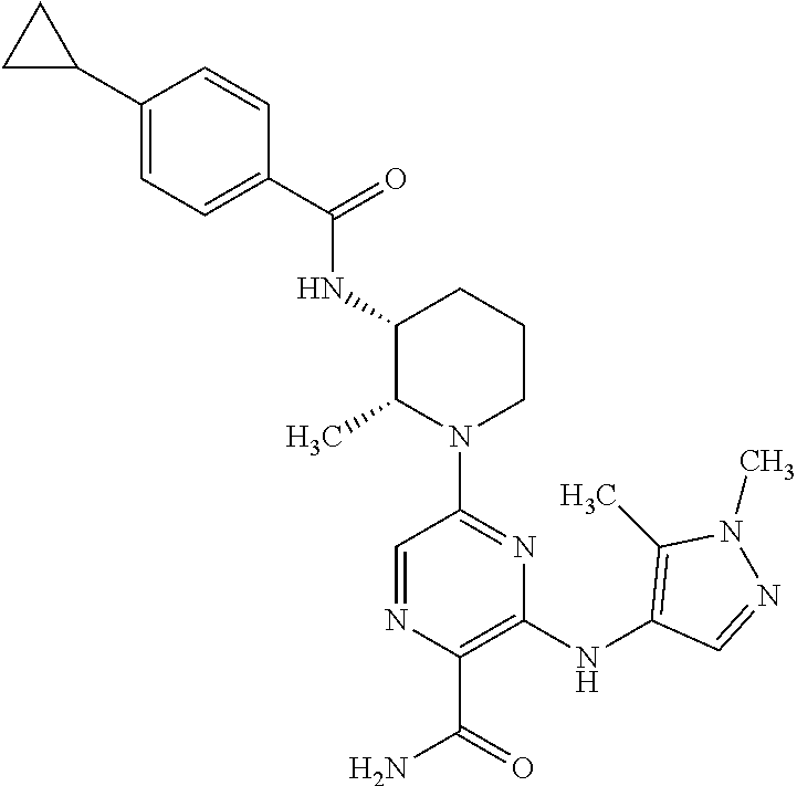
C1(C(=O)NC2C(C)N(C3=NC(NC4=C(C)N(C)N=C4)=C(C(=O)N)N=C3)CCC2)=CC=C(C2CC2)C=C1
